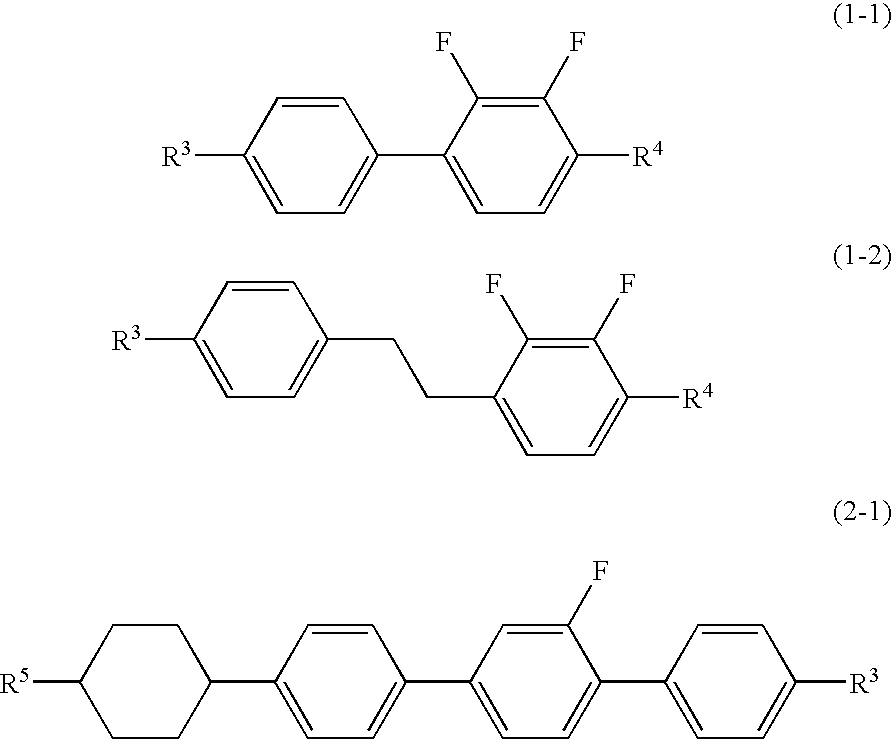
C1([R3])=CC=C(C2=CC=C([R4])C(F)=C2F)C=C1.[R5]C1CCC(C2=CC=C(C3=CC=C(C4=CC=C([R3])C=C4)C(F)=C3)C=C2)CC1.C1([R3])=CC=C(CCC2=CC=C([R4])C(F)=C2F)C=C1
